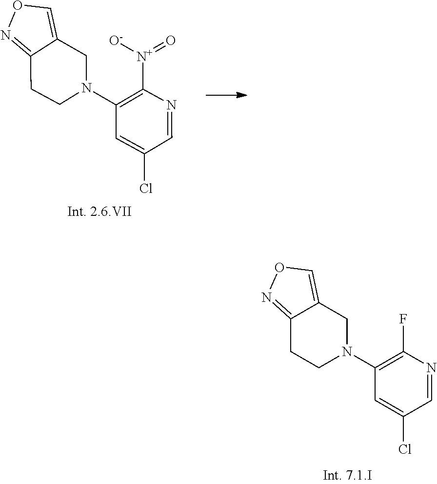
C12=NOC=C1CN(C1=C([N+](=O)[O-])N=CC(Cl)=C1)CC2.N1=C2CCN(C3=C(F)N=CC(Cl)=C3)CC2=CO1
